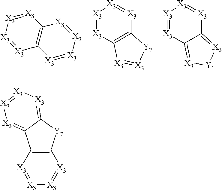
[X3]1=[X3]C2=C([X3]=[X3]1)[X3]=[X3][X3]=[X3]2.[X3]1=[X3]C2=C([X3]=[X3]1)[Y7][X3]=[X3]2.[X3]1=[X3]C2=[X3][Y1][X3]=C2[X3]=[X3]1.C12=C([X3]=[X3][X3]=[X3]1)[Y7]C1=[X3][X3]=[X3][X3]=C21
